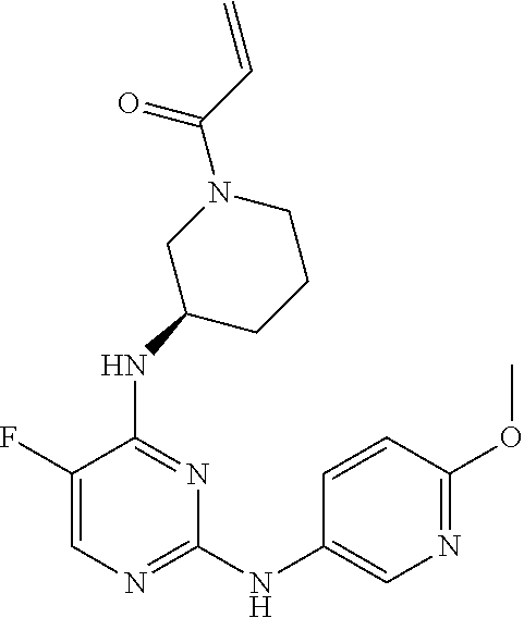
C1=C(F)C(NC2CCCN(C(C=C)=O)C2)=NC(NC2=CN=C(OC)C=C2)=N1
